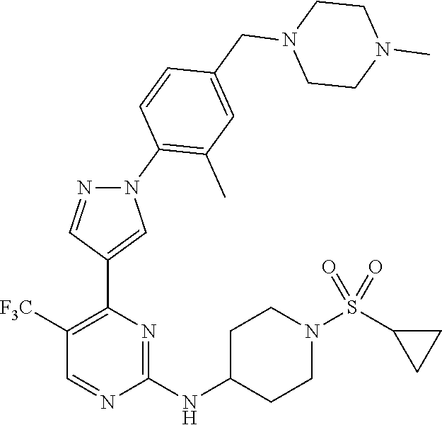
C1([F3C])=C(C2=CN(C3=C(C)C=C(CN4CCN(C)CC4)C=C3)N=C2)N=C(NC2CCN(S(C3CC3)(=O)=O)CC2)N=C1
